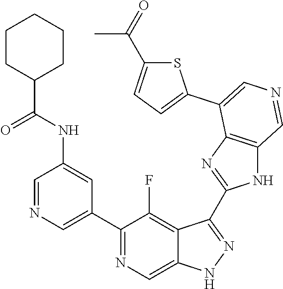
C1(C2=CN=CC(NC(C3CCCCC3)=O)=C2)=NC=C2C(=C1F)C(C1=NC3=C(N1)C=NC=C3C1=CC=C(C(=O)C)S1)=NN2
